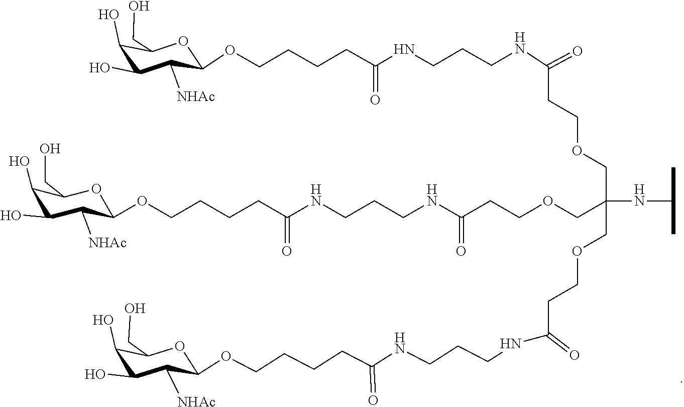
C1(O)C(O)C([NHAc])C(OCCCCC(NCCCNC(CCOCC(COCCC(NCCCNC(=O)CCCCOC2C([NHAc])C(O)C(O)C(CO)O2)=O)(NC(C)C)COCCC(NCCCNC(=O)CCCCOC2C([NHAc])C(O)C(O)C(CO)O2)=O)=O)=O)OC1CO
